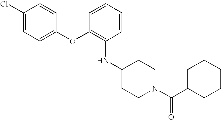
C1(Cl)=CC=C(OC2=C(NC3CCN(C(C4CCCCC4)=O)CC3)C=CC=C2)C=C1
